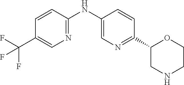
C1(NC2=CN=C(C3OCCNC3)C=C2)=NC=C(C(F)(F)F)C=C1
